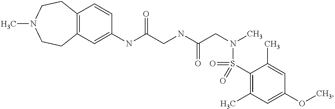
C1(NC(CNC(CN(C)S(=O)(C2=C(C)C=C(OC)C=C2C)=O)=O)=O)=CC2=C(C=C1)CCN(C)CC2
